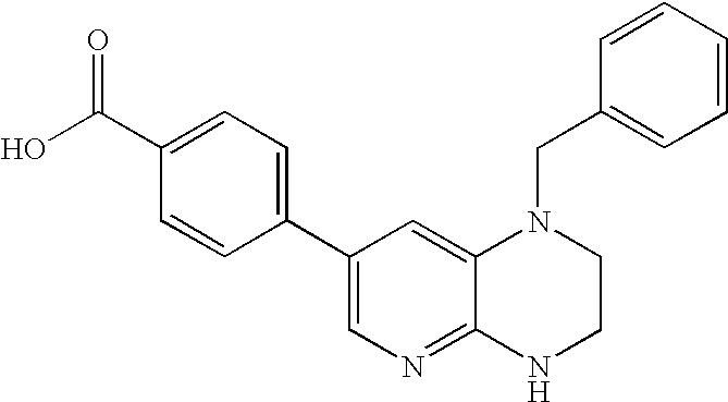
C1(C2=CC=C(C(O)=O)C=C2)=CN=C2C(=C1)N(CC1=CC=CC=C1)CCN2
